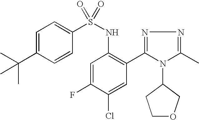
C1=C(C(C)(C)C)C=CC(S(NC2=C(C3=NN=C(C)N3C3CCOC3)C=C(Cl)C(F)=C2)(=O)=O)=C1
